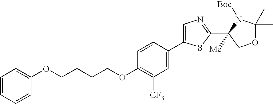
C1(OCCCCOC2=C([CF3])C=C(C3=CN=C(C4([Me])COC(C)(C)N4[Boc])S3)C=C2)=CC=CC=C1
